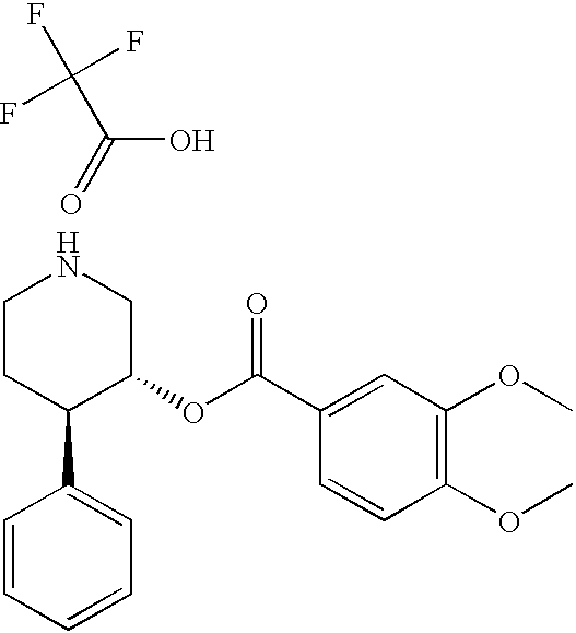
C1CC(C2=CC=CC=C2)C(OC(=O)C2=CC(OC)=C(OC)C=C2)CN1.C(O)(C(F)(F)F)=O
